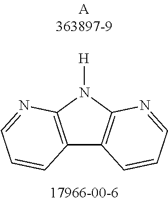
C12=C(N([H])C3=C1C=CC=N3)N=CC=C2
